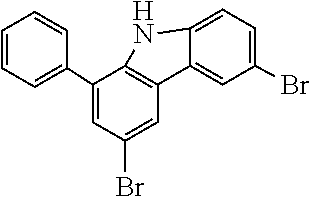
C1(C2=CC=CC=C2)=CC(Br)=CC2=C1NC1=CC=C(Br)C=C21
